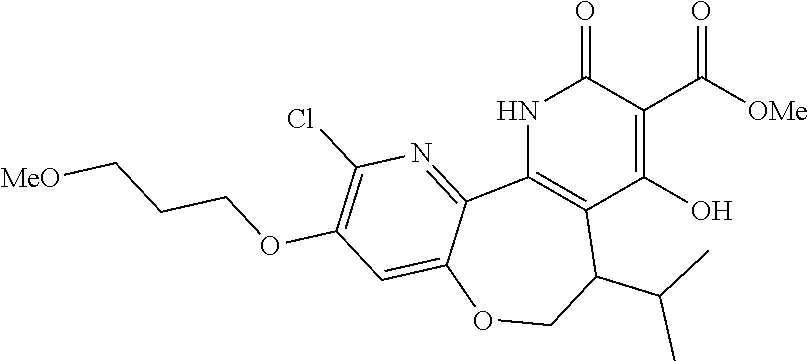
C1(O)=C(C([OMe])=O)C(=O)NC2=C1C(C(C)C)COC1=CC(OCCC[MeO])=C(Cl)N=C21
